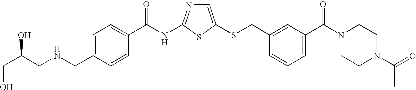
C1=C(SCC2=CC(C(N3CCN(C(=O)C)CC3)=O)=CC=C2)SC(NC(=O)C2=CC=C(CNCC(CO)O)C=C2)=N1
